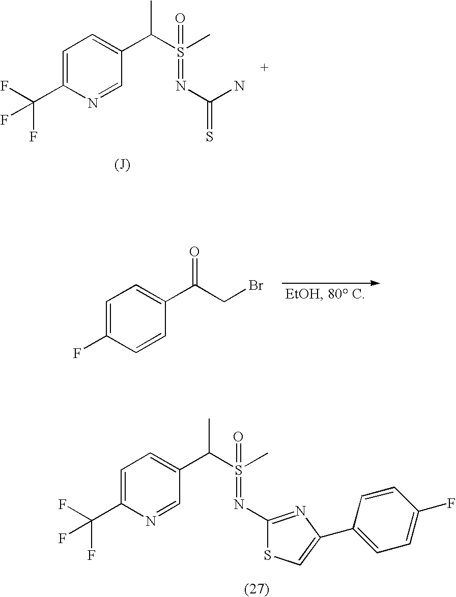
C1=C(C(F)(F)F)N=CC(C(C)S(C)(=O)=NC2=NC(C3=CC=C(F)C=C3)=CS2)=C1.C1=C(C(F)(F)F)N=CC(C(S(=O)(=NC(=S)N)C)C)=C1.C1=C(F)C=CC(C(=O)CBr)=C1
